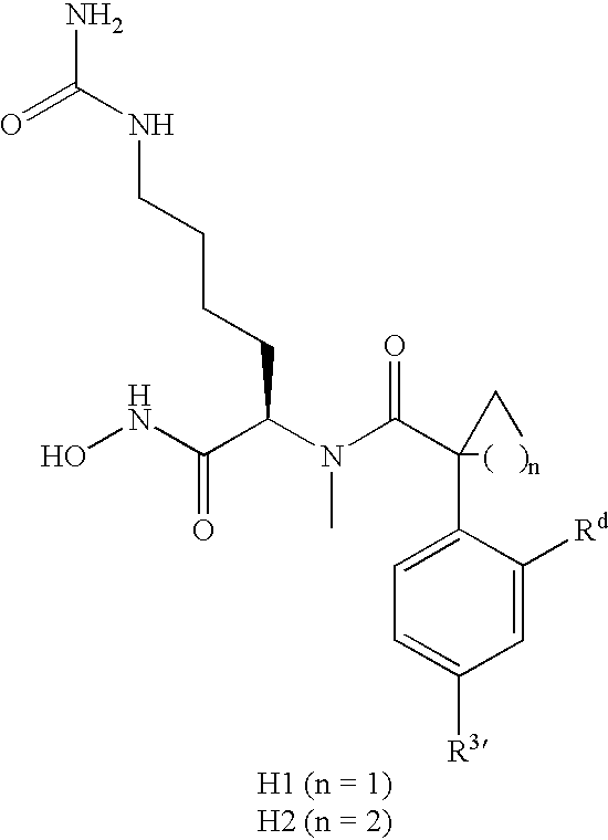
ONC(C(N(C(C1(C2=CC=C([R3])C=C2[Rd])[(   )n]C1)=O)C)CCCCNC(N)=O)=O
